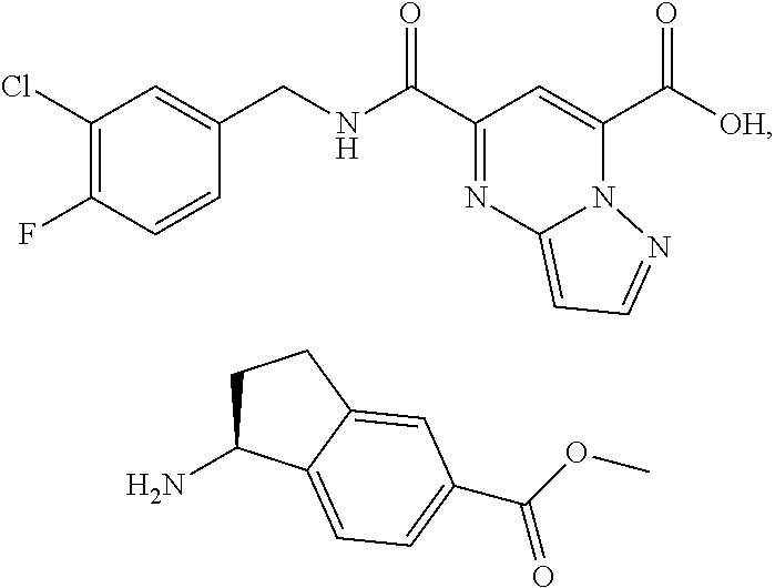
C1(Cl)=C(F)C=CC(CNC(C2=NC3=CC=NN3C(C([OH])=O)=C2)=O)=C1.C1C(N)C2=CC=C(C(OC)=O)C=C2C1
